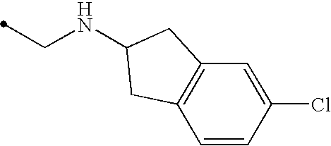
C1=CC(Cl)=CC2=C1CC(NCC)C2
